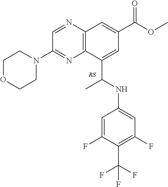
C12=C(N=CC(N3CCOCC3)=N1)C=C(C(OC)=O)C=C2C(C)NC1=CC(F)=C(C(F)(F)F)C(F)=C1
